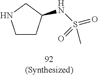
C1CC(NS(=O)(=O)C)CN1
